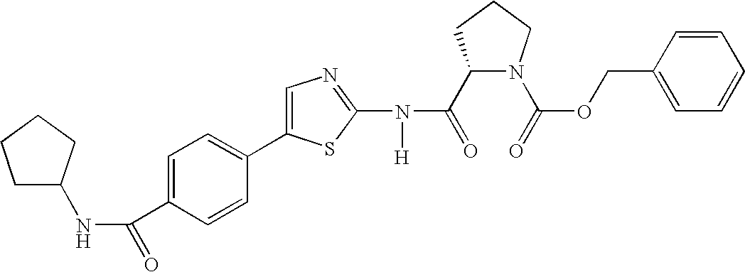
C1(C(=O)N(C2=NC=C(C3=CC=C(C(NC4CCCC4)=O)C=C3)S2)[H])N(C(=O)OCC2=CC=CC=C2)CCC1
